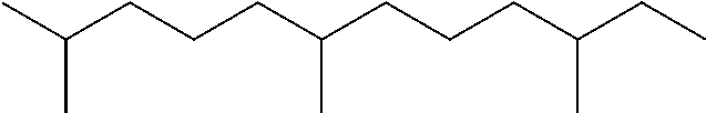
C(CCCC(CCCC(CC)C)C)(C)C
